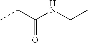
N(CC)C(CC)=O
